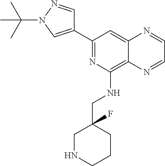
C1(C2=CN(C(C)(C)C)N=C2)=NC(NCC2(F)CNCCC2)=C2C(=C1)N=CC=N2
